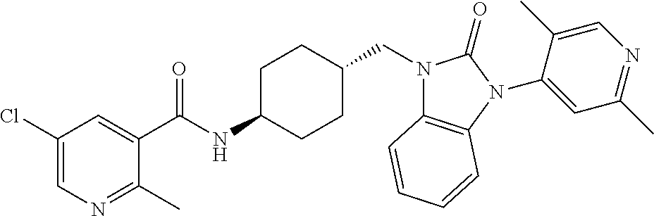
C1(Cl)=CN=C(C)C(C(NC2CCC(CN3C4=C(N(C5=CC(C)=NC=C5C)C3=O)C=CC=C4)CC2)=O)=C1
